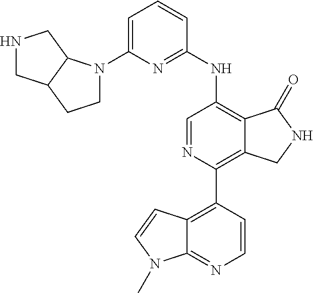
C1=C(N2CCC3C2CNC3)N=C(NC2=C3C(=C(C4=C5C(=NC=C4)N(C)C=C5)N=C2)CNC3=O)C=C1
